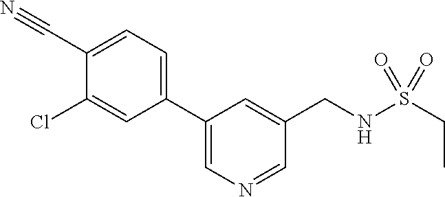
C1(CNS(CC)(=O)=O)=CC(C2=CC=C(C#N)C(Cl)=C2)=CN=C1
